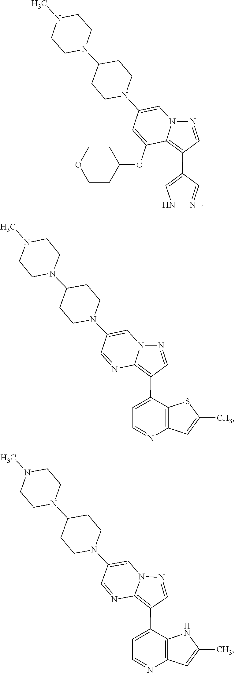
N12N=CC(C3=CNN=C3)=C1C(OC1CCOCC1)=CC(N1CCC(N3CCN(C)CC3)CC1)=C2.C12=C(C3=CC=NC4=C3SC(C)=C4)C=NN1C=C(N1CCC(N3CCN(C)CC3)CC1)C=N2.C1=NC2=C(C3=CC=NC4=C3NC(C)=C4)C=NN2C=C1N1CCC(N2CCN(C)CC2)CC1
